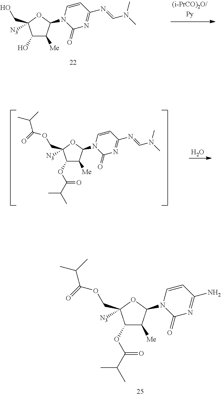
C1(O)C([Me])C(N2C(=O)N=C(N=CN(C)C)C=C2)OC1(CO)[N3].C1(OC(=O)C(C)C)C([Me])C(N2C(=O)N=C(N=CN(C)C)C=C2)OC1(COC(C(C)C)=O)[N3].O.C1(OC(=O)C(C)C)C([Me])C(N2C(=O)N=C(N)C=C2)OC1(COC(C(C)C)=O)[N3]
